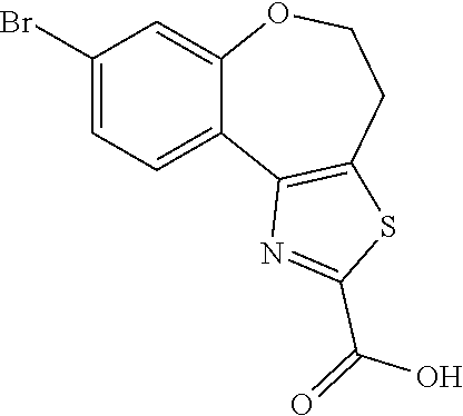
C1(Br)=CC=C2C(=C1)OCCC1=C2N=C(C(=O)O)S1
